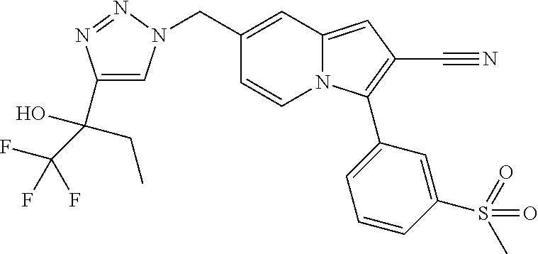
C1(CN2C=C(C(O)(CC)C(F)(F)F)N=N2)=CC2=CC(C#N)=C(C3=CC=CC(S(=O)(=O)C)=C3)N2C=C1
